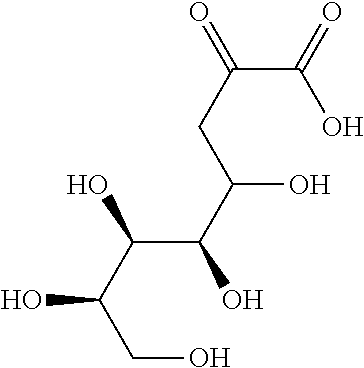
C(C(C(CO)O)O)(O)C(O)CC(C(O)=O)=O
